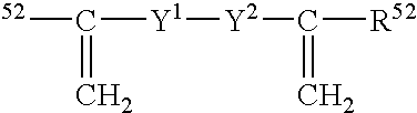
[52]C(=C)[Y1][Y2]C(=C)[R52]
